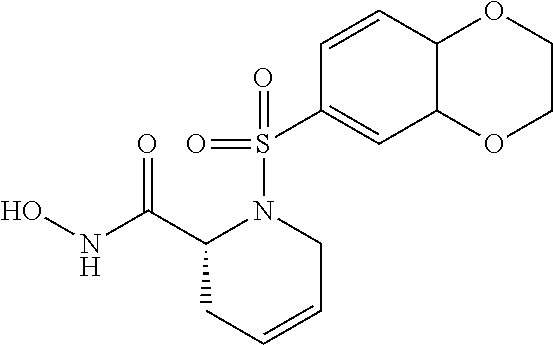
ONC(C1CC=CCN1S(=O)(=O)C1=CC2OCCOC2C=C1)=O
